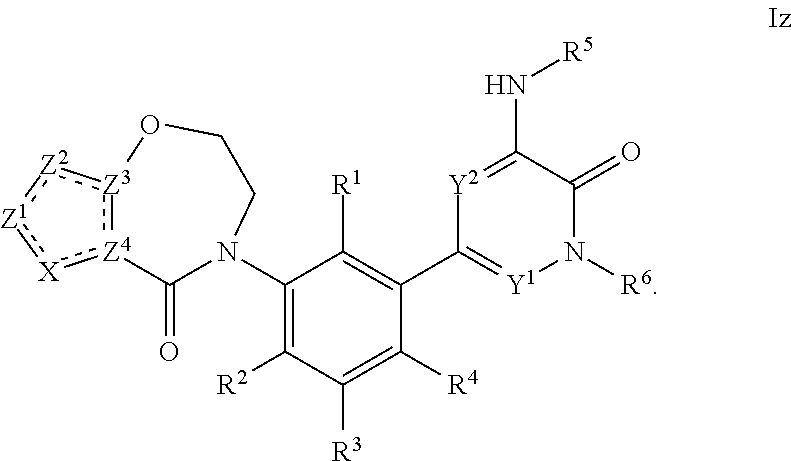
C1(N2C(=O)[Z4]3:[Z3](:[Z2]:[Z1]:[X]:3)OCC2)=C([R2])C([R3])=C([R4])C(C2=[Y1]N([R6])C(=O)C(N[R5])=[Y2]2)=C1[R1]
